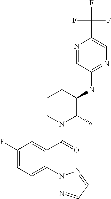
C1(NC2C(C)N(C(=O)C3=CC(F)=CC=C3N3N=CC=N3)CCC2)=NC=C(C(F)(F)F)N=C1
